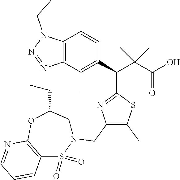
C12=C(C(C)=C(C(C(C(O)=O)(C)C)C3=NC(CN4CC(CC)OC5=C(S4(=O)=O)C=CC=N5)=C(C)S3)C=C1)N=NN2CC
